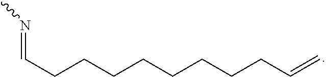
C(CCCCCCCC=C)C=NC
